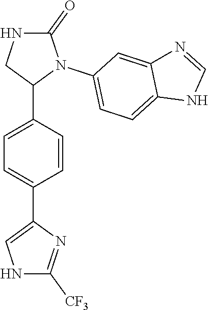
C1=C(C2N(C3=CC=C4C(=C3)N=CN4)C(=O)NC2)C=CC(C2=CNC([CF3])=N2)=C1
